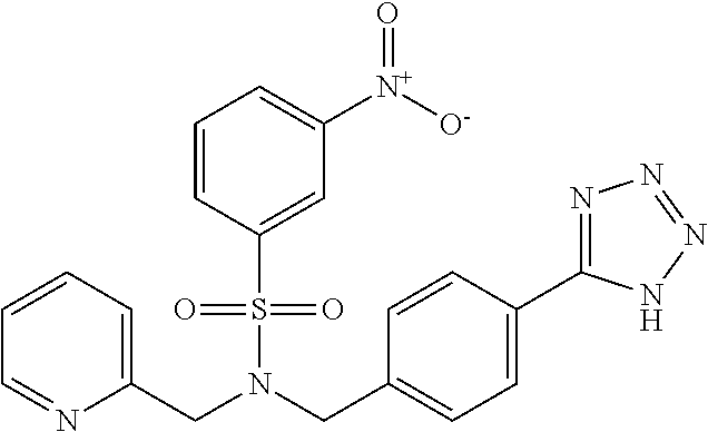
C1=CC=C(CN(CC2=CC=C(C3=NN=NN3)C=C2)S(=O)(=O)C2=CC([N+]([O-])=O)=CC=C2)N=C1
